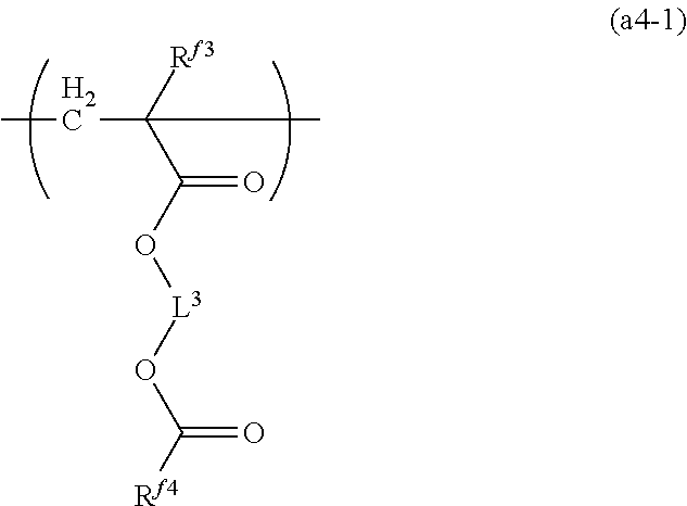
CCC(C(O[L3]OC([Rf4])=O)=O)([Rf3])C
